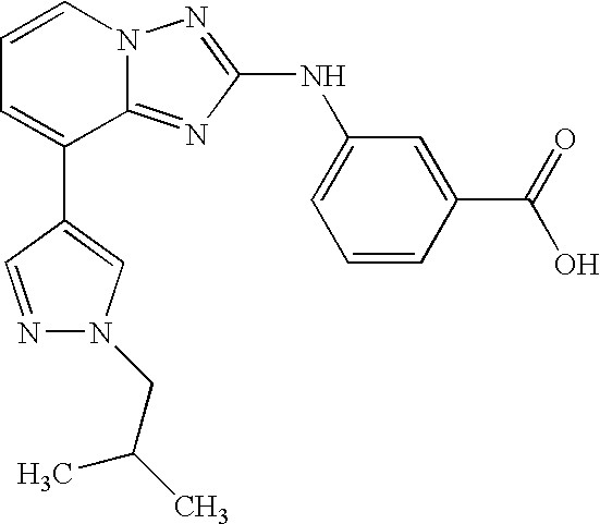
C1=CN2C(=NC(NC3=CC=CC(C(O)=O)=C3)=N2)C(C2=CN(CC(C)C)N=C2)=C1
